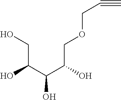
OCC(C(C(COCC#C)O)O)O
